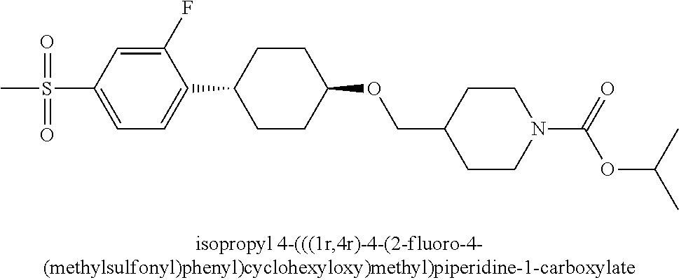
S(C1=CC=C(C2CCC(OCC3CCN(C(=O)OC(C)C)CC3)CC2)C(F)=C1)(=O)(=O)C
